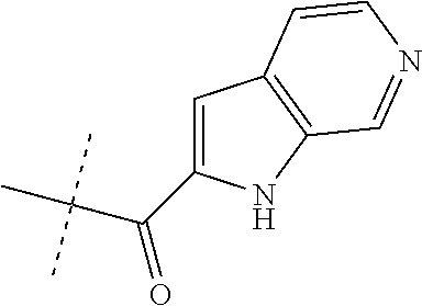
C(C(C)(C)C)(=O)C1=CC2=C(N1)C=NC=C2
